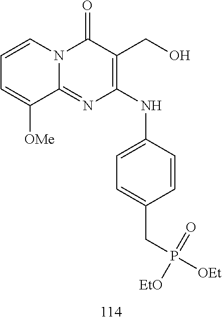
C1=CC=C([OMe])C2=NC(NC3=CC=C(CP([OEt])(=O)[EtO])C=C3)=C(CO)C(=O)N12
